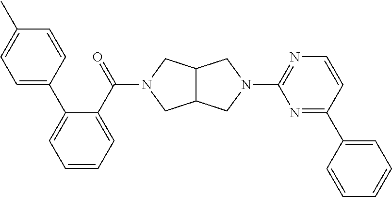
C12C(CN(C(C3=CC=CC=C3C3=CC=C(C)C=C3)=O)C1)CN(C1=NC=CC(C3=CC=CC=C3)=N1)C2
